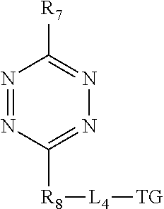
N1=NC([R8][L4][TG])=NN=C1[R7]
